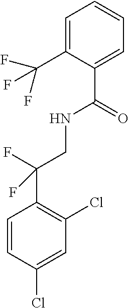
C1=C(C(F)(F)F)C(C(=O)NCC(C2=C(Cl)C=C(Cl)C=C2)(F)F)=CC=C1
